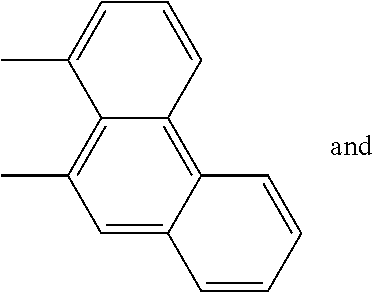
C1=C2C(=C3C(=C1C)C(C)=CC=C3)C=CC=C2
